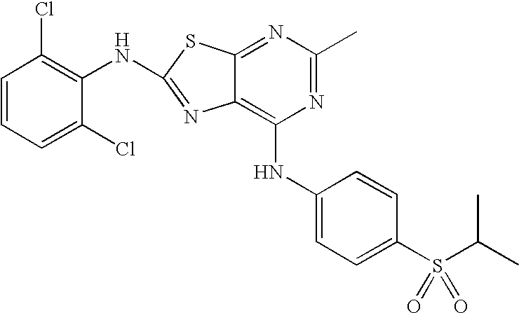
N1=C(C)N=C2C(=C1NC1=CC=C(S(C(C)C)(=O)=O)C=C1)N=C(NC1=C(Cl)C=CC=C1Cl)S2
